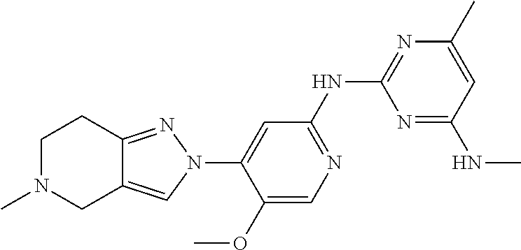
C1N(C)CC2=CN(C3=CC(NC4=NC(C)=CC(NC)=N4)=NC=C3OC)N=C2C1
